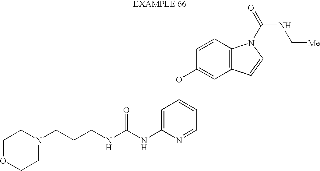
C(NC1=CC(OC2=CC3=C(C=C2)N(C(NC[Me])=O)C=C3)=CC=N1)(=O)NCCCN1CCOCC1
